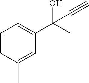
C(O)(C#C)(C1=CC=CC(C)=C1)C
